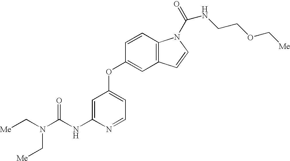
N(C(NC1=CC(OC2=CC3=C(C=C2)N(C(=O)NCCOC[Me])C=C3)=CC=N1)=O)(C[Me])C[Me]
